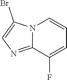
N12C(=NC=C1Br)C(F)=CC=C2
